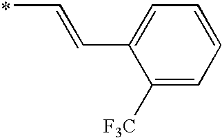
CC=CC1=CC=CC=C1[F3C]
